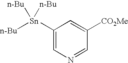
C1([Sn]([n-Bu])([n-Bu])[n-Bu])=CN=CC([CO2Me])=C1
